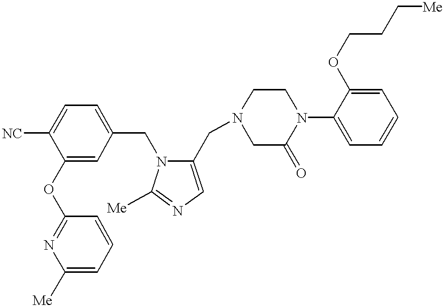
C1(OC2=NC([Me])=CC=C2)=CC(CN2C(CN3CC(=O)N(C4=CC=CC=C4OCCC[Me])CC3)=CN=C2[Me])=CC=C1[NC]
